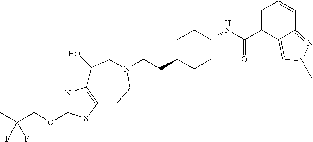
C(CC1CCC(NC(C2=CC=CC3=NN(C)C=C23)=O)CC1)N1CCC2=C(N=C(OCC(C)(F)F)S2)C(O)C1
